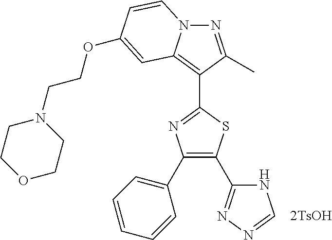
[2TsOH].O(C1=CC2=C(C3=NC(C4=CC=CC=C4)=C(C4=NN=CN4)S3)C(C)=NN2C=C1)CCN1CCOCC1
